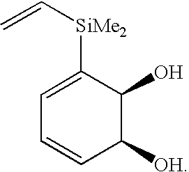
C1([OH])C(O)C([SiMe2]C=C)=CC=C1
